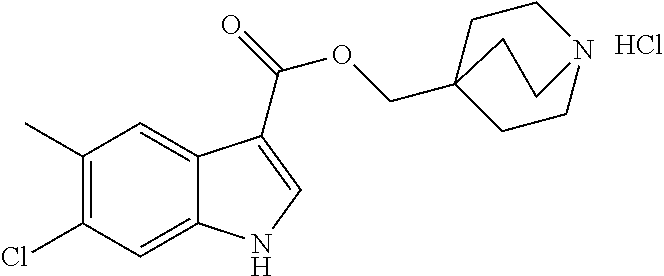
C1(C)=C(Cl)C=C2C(=C1)C(C(=O)OCC13CCN(CC1)CC3)=CN2.Cl
